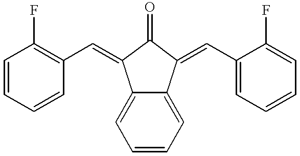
C1(=O)C(=CC2=C(F)C=CC=C2)C2=CC=CC=C2C1=CC1=CC=CC=C1F
